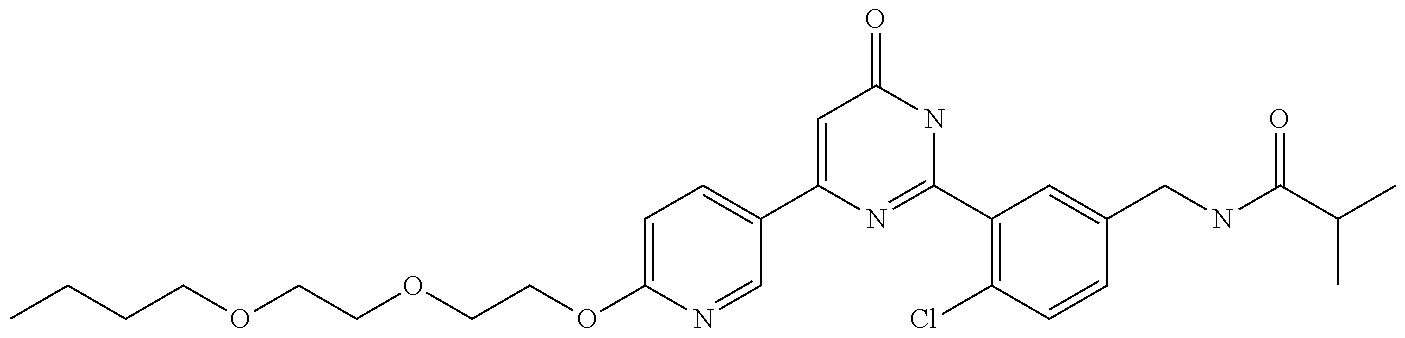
C1(C2=CC=C(OCCOCCOCCCC)N=C2)=CC(=O)NC(C2=C(Cl)C=CC(CNC(C(C)C)=O)=C2)=N1
